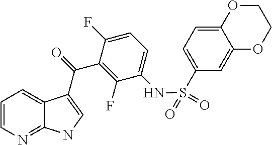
C12=NC=CC=C1C(C(=O)C1=C(F)C(NS(=O)(C3=CC=C4C(=C3)OCCO4)=O)=CC=C1F)=CN2
